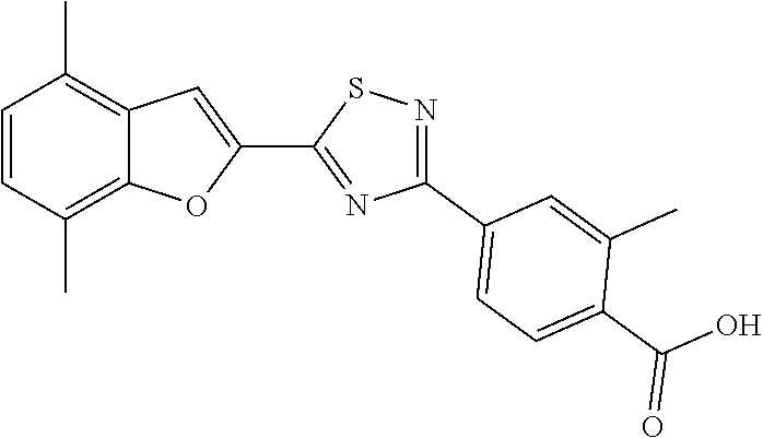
C1=CC(C)=C2C(=C1C)C=C(C1=NC(C3=CC=C(C(O)=O)C(C)=C3)=NS1)O2
